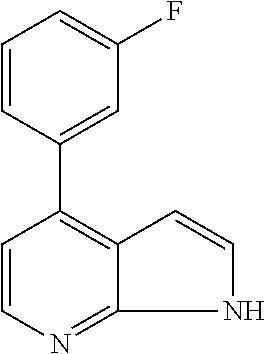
C1=CC(C2=C3C(=NC=C2)NC=C3)=CC(F)=C1
